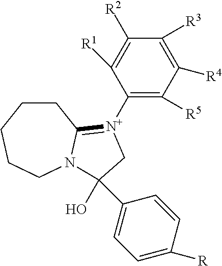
C1CCCCN2C1=[N+](C1=C([R5])C([R4])=C([R3])C([R2])=C1[R1])CC2(C1=CC=C([R])C=C1)O
